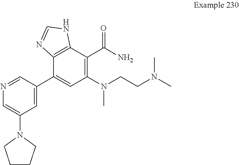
C1=C(C2=CC(N(CCN(C)C)C)=C(C(N)=O)C3=C2N=CN3)C=NC=C1N1CCCC1
